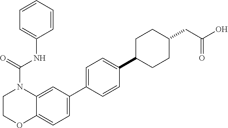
O1C2=CC=C(C3=CC=C(C4CCC(CC(O)=O)CC4)C=C3)C=C2N(C(=O)NC2=CC=CC=C2)CC1
